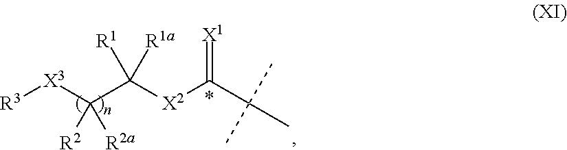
[R3][X3]C(C([X2]C(C(C)(C)C)=[X1])([R1a])[R1])([R2])[R2a]
